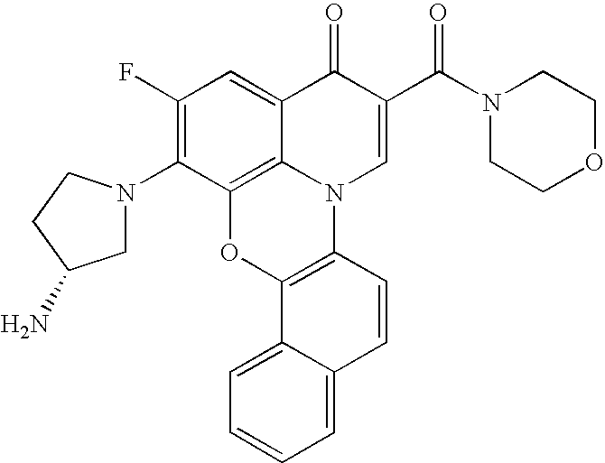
C1(F)=C(N2CC(N)CC2)C2=C3C(=C1)C(=O)C(C(N1CCOCC1)=O)=CN3C1=C(O2)C2=CC=CC=C2C=C1
